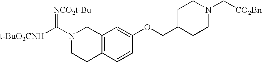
N1(C([t-BuO2CNH])=[NCO2t-Bu])CCC2=C(C1)C=C(OCC1CCN(C[CO2Bn])CC1)C=C2
